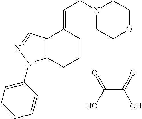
N1(CC=C2C3=C(CCC2)N(C2=CC=CC=C2)N=C3)CCOCC1.C(C(=O)O)(O)=O
